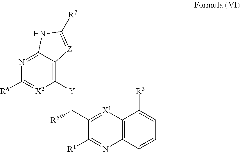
[X1]1=C(C([Y]C2=C3C(=NC([R6])=[X2]2)NC([R7])=[Z]3)[R5])C([R1])=NC2=C1C([R3])=CC=C2
